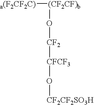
[a(F2CF2C)][(CF2CF)b]O[CF2][CFCF3]O[CF2CF2SO3H]
